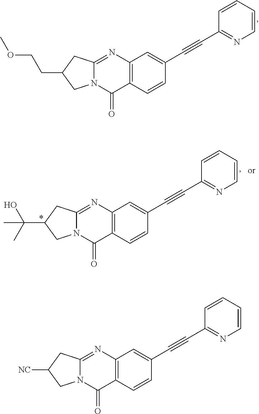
C12=C(C=CC(C#CC3=NC=CC=C3)=C1)C(=O)N1C(=N2)CC([NC])C1.C12=C(C=CC(C#CC3=NC=CC=C3)=C1)C(=O)N1C(=N2)CC(CCOC)C1.C12=C(C=CC(C#CC3=NC=CC=C3)=C1)C(=O)N1C(=N2)CC(C(C)(O)C)C1
